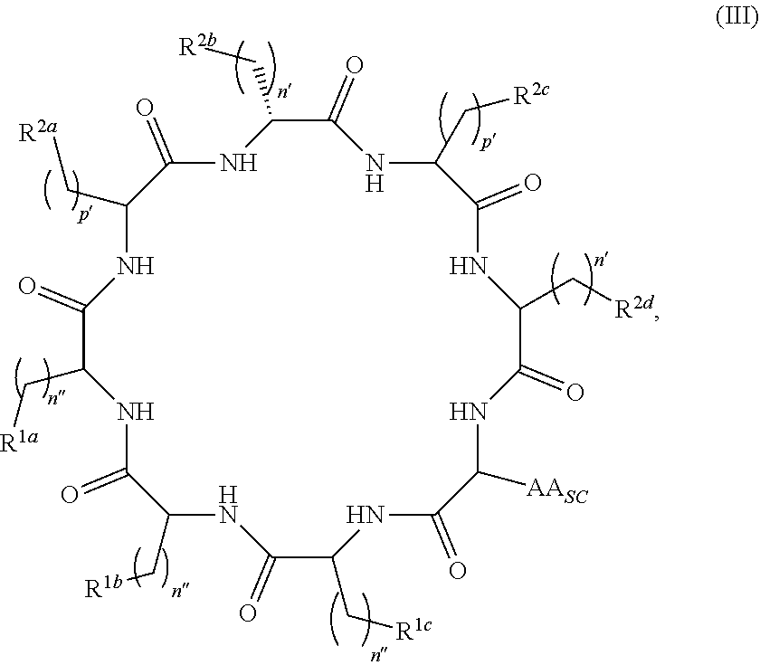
C1(=O)C(C[R1a])NC(=O)C(C[R1b])NC(=O)C(C[R1c])NC(=O)C([AASC])NC(=O)C(C[R2d])NC(=O)C(C[R2c])NC(=O)C(C[R2b])NC(=O)C(C[R2a])N1
